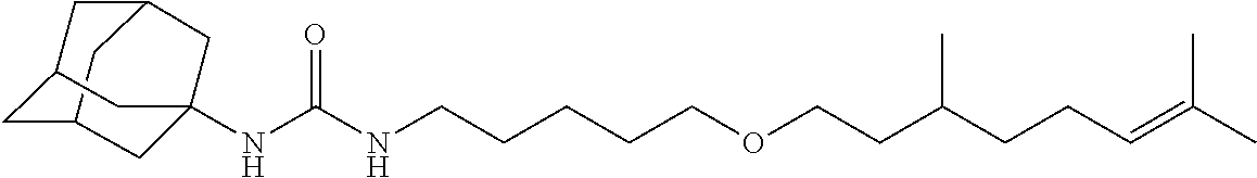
C12CC3CC(C1)CC(NC(NCCCCCOCCC(CCC=C(C)C)C)=O)(C3)C2
